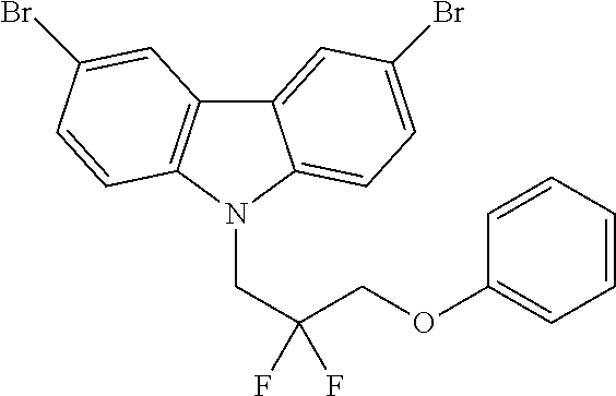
C12=CC(Br)=CC=C1N(CC(F)(COC1=CC=CC=C1)F)C1=C2C=C(Br)C=C1
